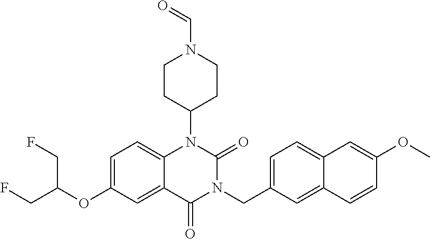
C1=C(OC(CF)CF)C=C2C(=C1)N(C1CCN(C=O)CC1)C(=O)N(CC1=CC=C3C(=C1)C=CC(OC)=C3)C2=O
